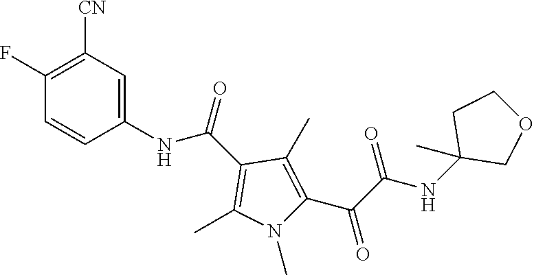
C1(NC(C2=C(C)N(C)C(C(C(NC3(C)COCC3)=O)=O)=C2C)=O)=CC([CN])=C(F)C=C1
